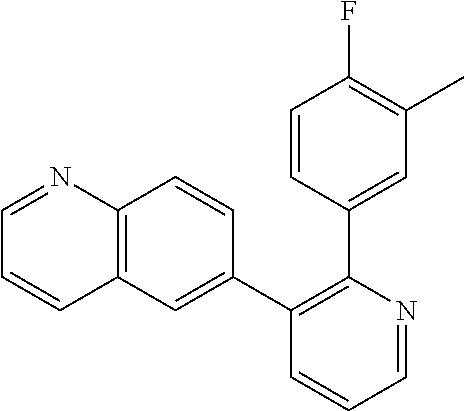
C12=C(C=C(C3=C(C4=CC(C)=C(F)C=C4)N=CC=C3)C=C1)C=CC=N2
